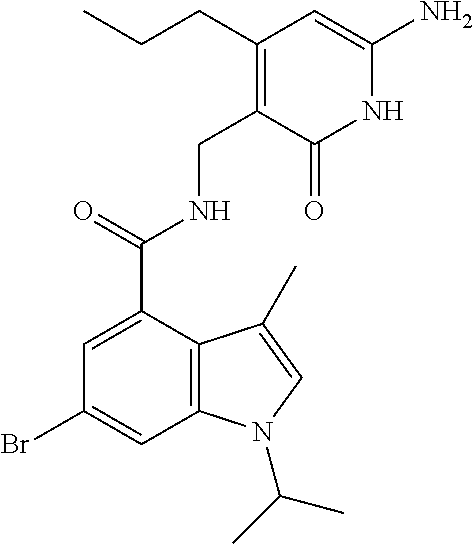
C1(Br)=CC2=C(C(C(=O)NCC3=C(CCC)C=C(N)NC3=O)=C1)C(C)=CN2C(C)C
